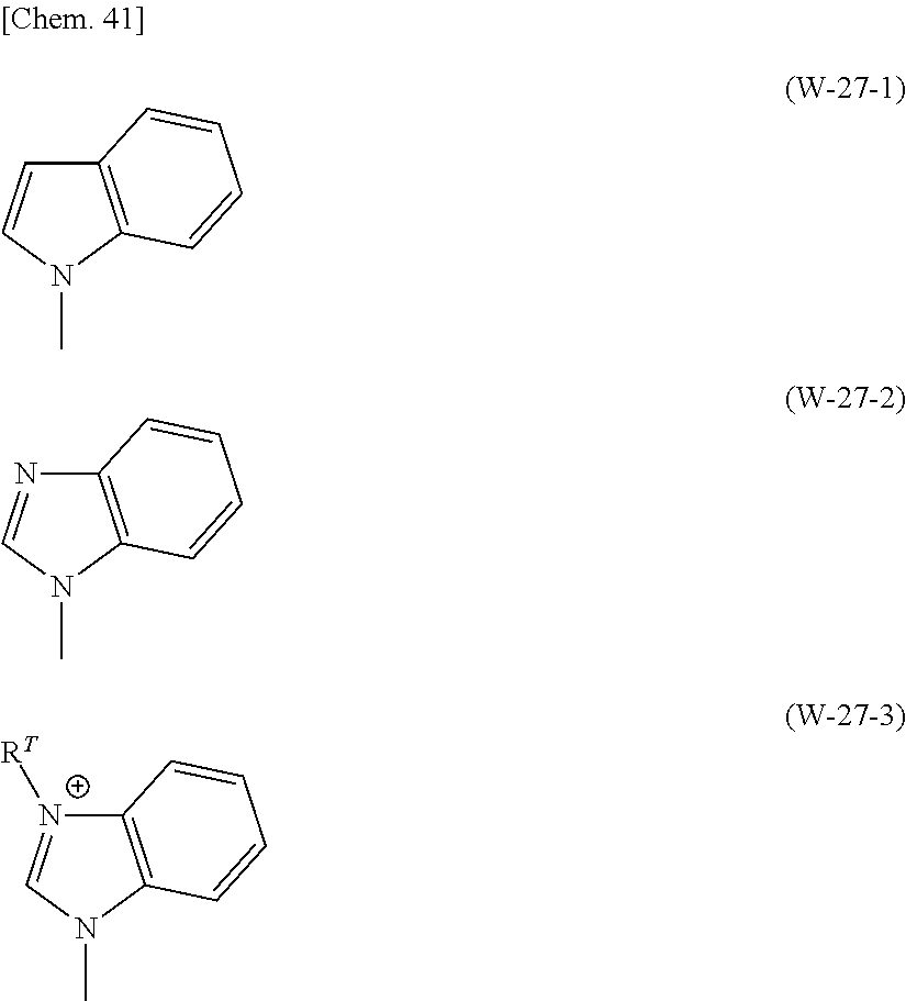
C12=C(N(C)C=C1)C=CC=C2.C12=C(N(C)C=N1)C=CC=C2.C12=C(N(C)C=[N+]1[RT])C=CC=C2
